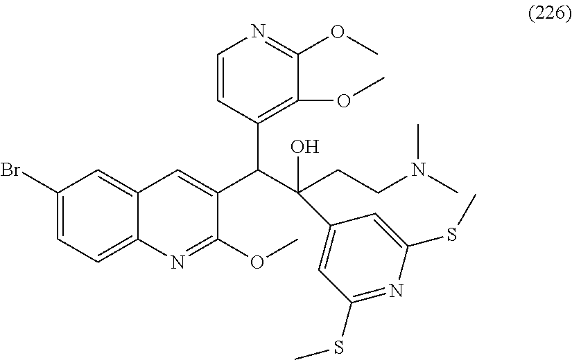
C1(Br)=CC=C2C(=C1)C=C(C(C(CCN(C)C)(O)C1=CC(SC)=NC(SC)=C1)C1=C(OC)C(OC)=NC=C1)C(OC)=N2
